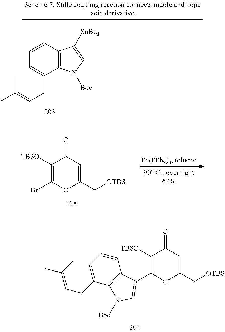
C1([TBSO])=C(Br)OC(C[OTBS])=CC1=O.C1([TBSO])=C(C2=CN([Boc])C3=C2C=CC=C3CC=C(C)C)OC(C[OTBS])=CC1=O.C1=CC2=C(C(CC=C(C)C)=C1)N([Boc])C=C2[SnBu3]
